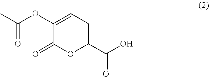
C(OC1=CC=C(C(O)=O)OC1=O)(C)=O
